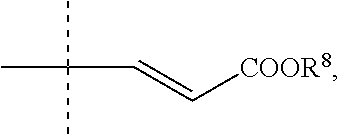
C(=C[COOR8])C(C)(C)C
